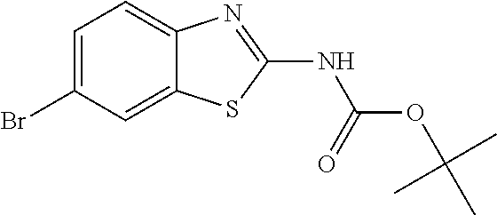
C1=C(Br)C=C2C(=C1)N=C(NC(OC(C)(C)C)=O)S2
